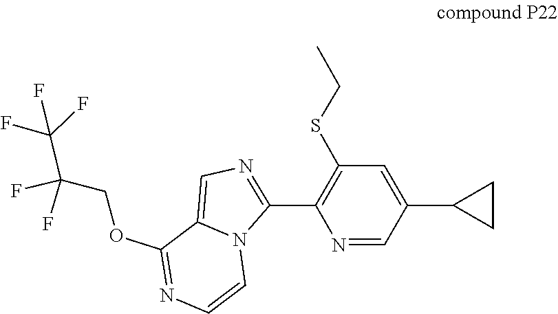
N12C(C3=C(SCC)C=C(C4CC4)C=N3)=NC=C1C(OCC(F)(F)C(F)(F)F)=NC=C2
